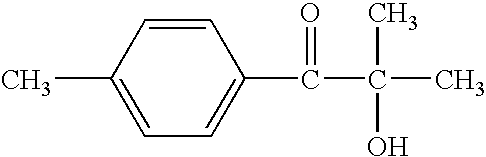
C1=CC(C)=CC=C1C(=O)C(C)(O)C
